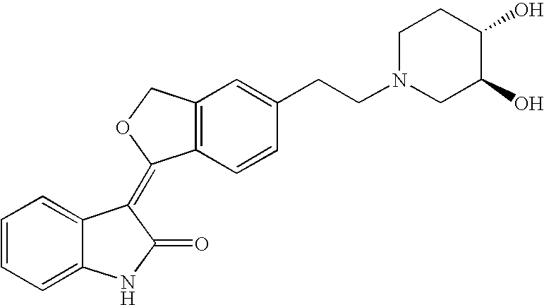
C1=C2C(=CC=C1)NC(=O)C2=C1C2=C(CO1)C=C(CCN1CC(O)C(O)CC1)C=C2
